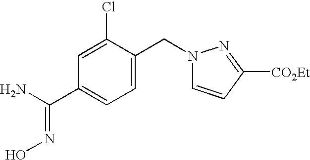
C1=C(CN2C=CC([CO2Et])=N2)C(Cl)=CC(C(N)=NO)=C1
